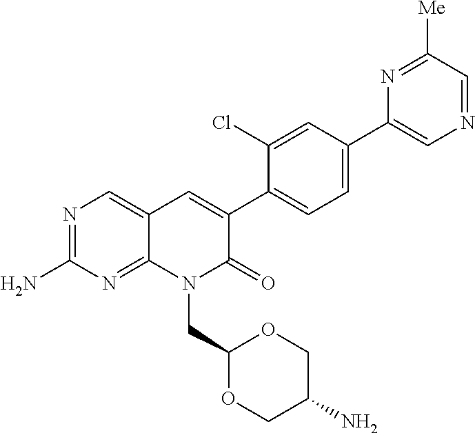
N1=C(N)N=C2C(=C1)C=C(C1=CC=C(C3=CN=CC([Me])=N3)C=C1Cl)C(=O)N2CC1OCC(N)CO1
